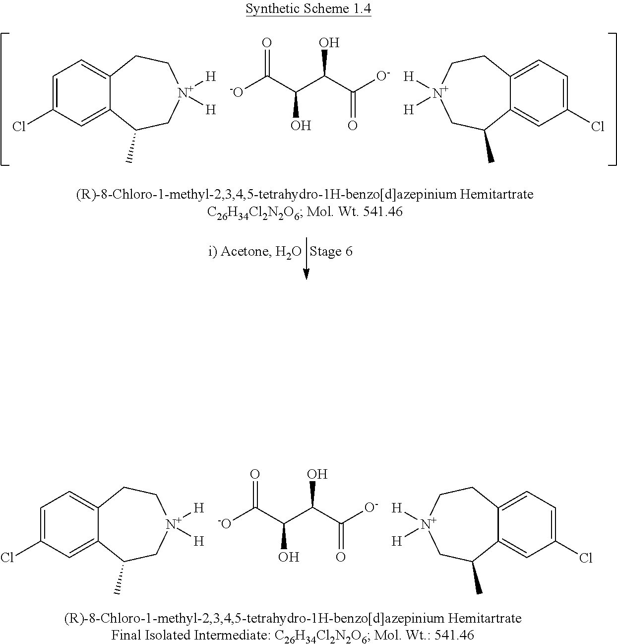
C1=C(Cl)C=C2C(=C1)CC[N+]([H])([H])CC2C.[-O]C(C(C(C([O-])=O)O)O)=O.C1=C(Cl)C=C2C(=C1)CC[N+]([H])([H])CC2C.C1=C(Cl)C=C2C(=C1)CC[N+]([H])([H])CC2C.[-O]C(C(C(C([O-])=O)O)O)=O.C1=C(Cl)C=C2C(=C1)CC[N+]([H])([H])CC2C
